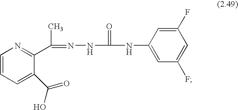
C1=CC=C(C(O)=O)C(C(=NNC(NC2=CC(F)=CC(F)=C2)=O)C)=N1
